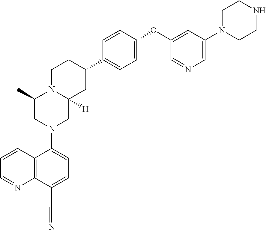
C1=CC2=C(N=C1)C(C#N)=CC=C2N1CC2([H])N(C(C)C1)CCC(C1=CC=C(OC3=CC(N4CCNCC4)=CN=C3)C=C1)C2
